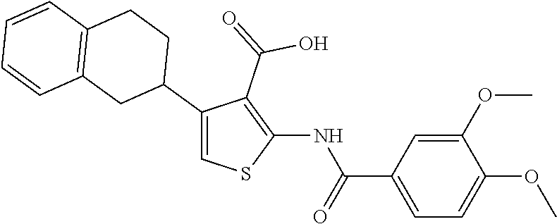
C1(C2CCC3=C(C2)C=CC=C3)=CSC(NC(C2=CC=C(OC)C(OC)=C2)=O)=C1C(=O)O
